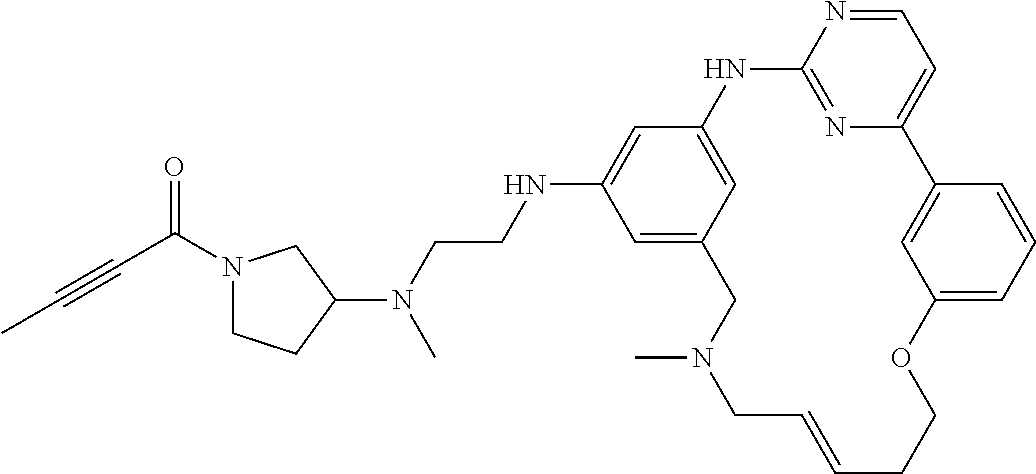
C1=NC2=NC(=C1)C1=CC(=CC=C1)OCCC=CCN(C)CC1=CC(NCCN(C3CN(C(C#CC)=O)CC3)C)=CC(=C1)N2
